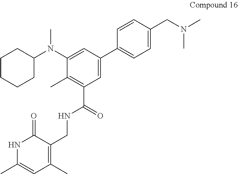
C1(C)=C(C(=O)NCC2=C(C)C=C(C)NC2=O)C=C(C2=CC=C(CN(C)C)C=C2)C=C1N(C1CCCCC1)C
